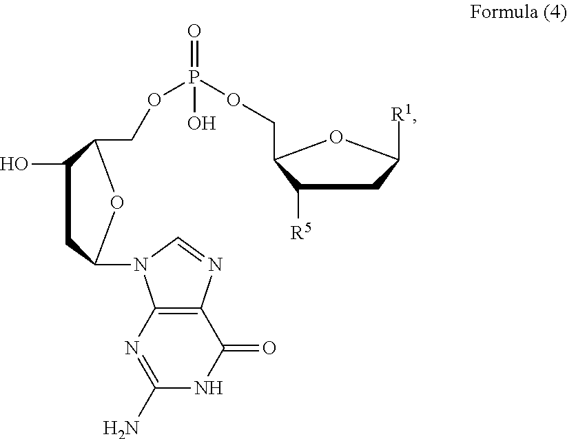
C1([R5])CC([R1])OC1COP(=O)(OCC1C(O)CC(N2C3=C(C(=O)NC(N)=N3)N=C2)O1)O
